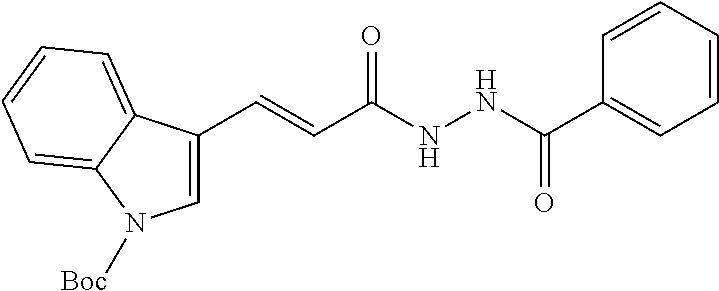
C1=CC=CC=C1C(NNC(C=CC1=CN([Boc])C2=CC=CC=C12)=O)=O
